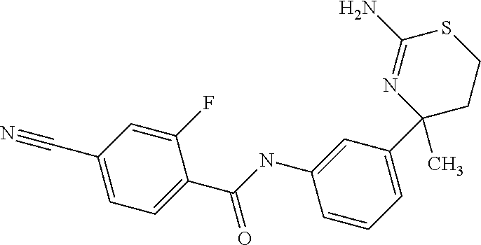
C1=CC=C(C2(C)CCSC(N)=N2)C=C1NC(C1=CC=C(C#N)C=C1F)=O
